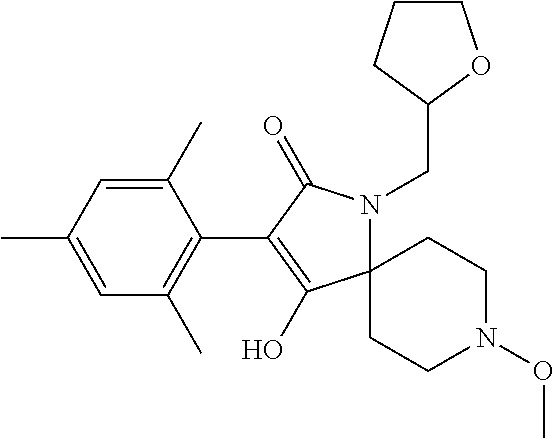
C1(C)=CC(C)=CC(C)=C1C1=C(O)C2(N(CC3OCCC3)C1=O)CCN(OC)CC2
